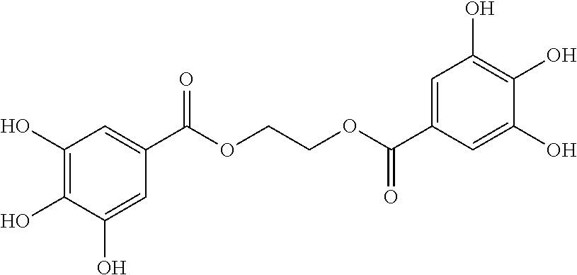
C1(O)=C(O)C(O)=CC(C(OCCOC(C2=CC(O)=C(O)C(O)=C2)=O)=O)=C1
